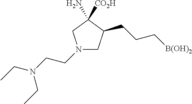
N1(CCN(CC)CC)CC(CCC[B(OH)2])C(N)([CO2H])C1
